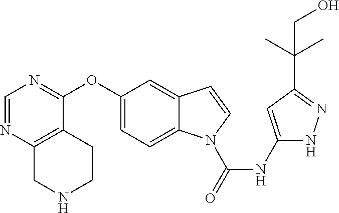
C1=NC2=C(C(OC3=CC=C4C(=C3)C=CN4C(=O)NC3=CC(C(C)(C)CO)=NN3)=N1)CCNC2
